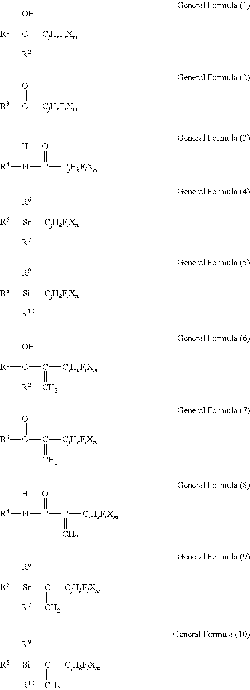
[R1]C(O)([CjHkFlXm])[R2].[R3]C(=O)[CjHkFlXm].N(C(=O)[CjHkFlXm])([H])[R4].[R5][Sn]([R6])([CjHkFlXm])[R7].[R8][Si]([R9])([CjHkFlXm])[R10].C(C([CjHkFlXm])=C)(O)([R1])[R2].C(C([CjHkFlXm])=C)(=O)[R3].C(C([CjHkFlXm])=C)(=O)N([H])[R4].[Sn](C([CjHkFlXm])=C)([R6])([R5])[R7].[Si](C([CjHkFlXm])=C)([R9])([R8])[R10]
